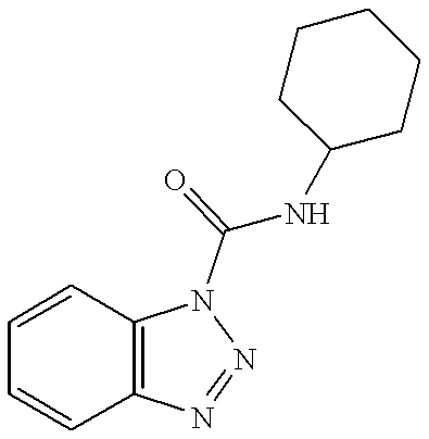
C1=CC2=C(C=C1)N(C(NC1CCCCC1)=O)N=N2
